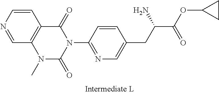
C1(CC(C(OC2CC2)=O)N)=CN=C(N2C(=O)C3=C(N(C)C2=O)C=NC=C3)C=C1
